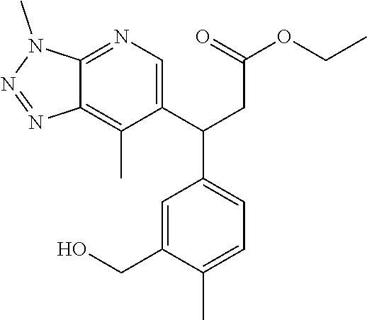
C12=NC=C(C(CC(OCC)=O)C3=CC=C(C)C(CO)=C3)C(C)=C1N=NN2C
